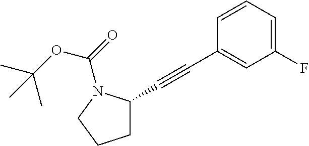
C(#CC1=CC(F)=CC=C1)C1CCCN1C(OC(C)(C)C)=O
